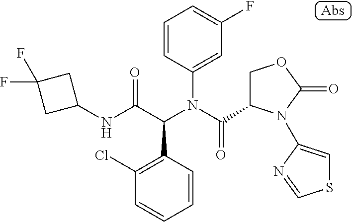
C1(NC(C(N(C(=O)C2COC(=O)N2C2=CSC=N2)C2=CC(F)=CC=C2)C2=C(Cl)C=CC=C2)=O)CC(F)(F)C1
